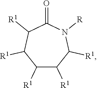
C1([R1])C([R1])C([R1])N([R])C(=O)C([R1])C1[R1]
